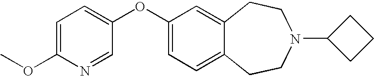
C1=C(OC)N=CC(OC2=CC=C3C(=C2)CCN(C2CCC2)CC3)=C1
